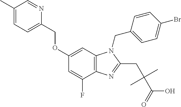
C1(C)=CC=C(COC2=CC3=C(C(F)=C2)N=C(CC(C(O)=O)(C)C)N3CC2=CC=C(Br)C=C2)N=C1
